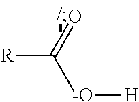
[R]C(=O)[-O][H]
